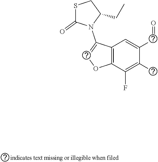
C12=C(C(F)=C(F)C(C=O)=C1)OC=C2N1C(CC)CSC1=O
